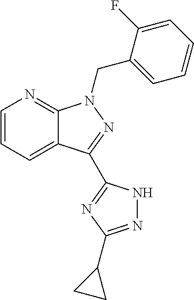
C1=CC=C2C(=N1)N(CC1=CC=CC=C1F)N=C2C1=NC(C2CC2)=NN1
